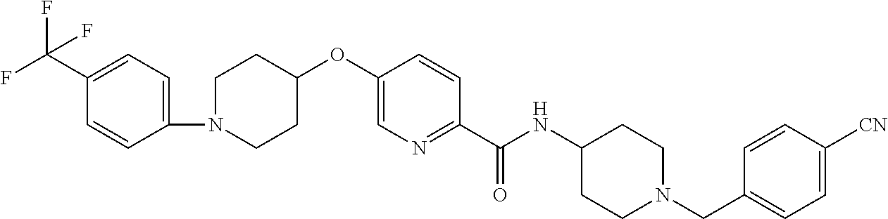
C1(C(F)(F)F)=CC=C(N2CCC(OC3=CN=C(C(NC4CCN(CC5=CC=C([CN])C=C5)CC4)=O)C=C3)CC2)C=C1
